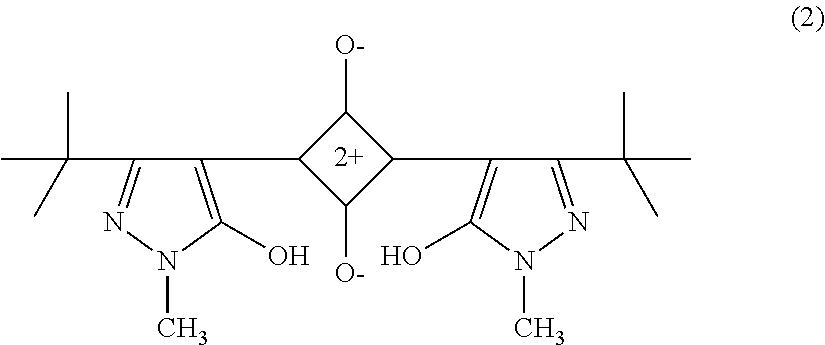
C1([O-])C(C2=C(O)N(C)N=C2C(C)(C)C)C([O-])C1C1=C(O)N(C)N=C1C(C)(C)C
